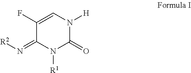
C1(F)=CN([H])C(=O)N([R1])C1=N[R2]
